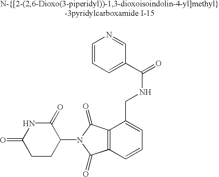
C1(=O)CCC(N2C(=O)C3=C(C2=O)C(CNC(C2=CC=CN=C2)=O)=CC=C3)C(=O)N1
